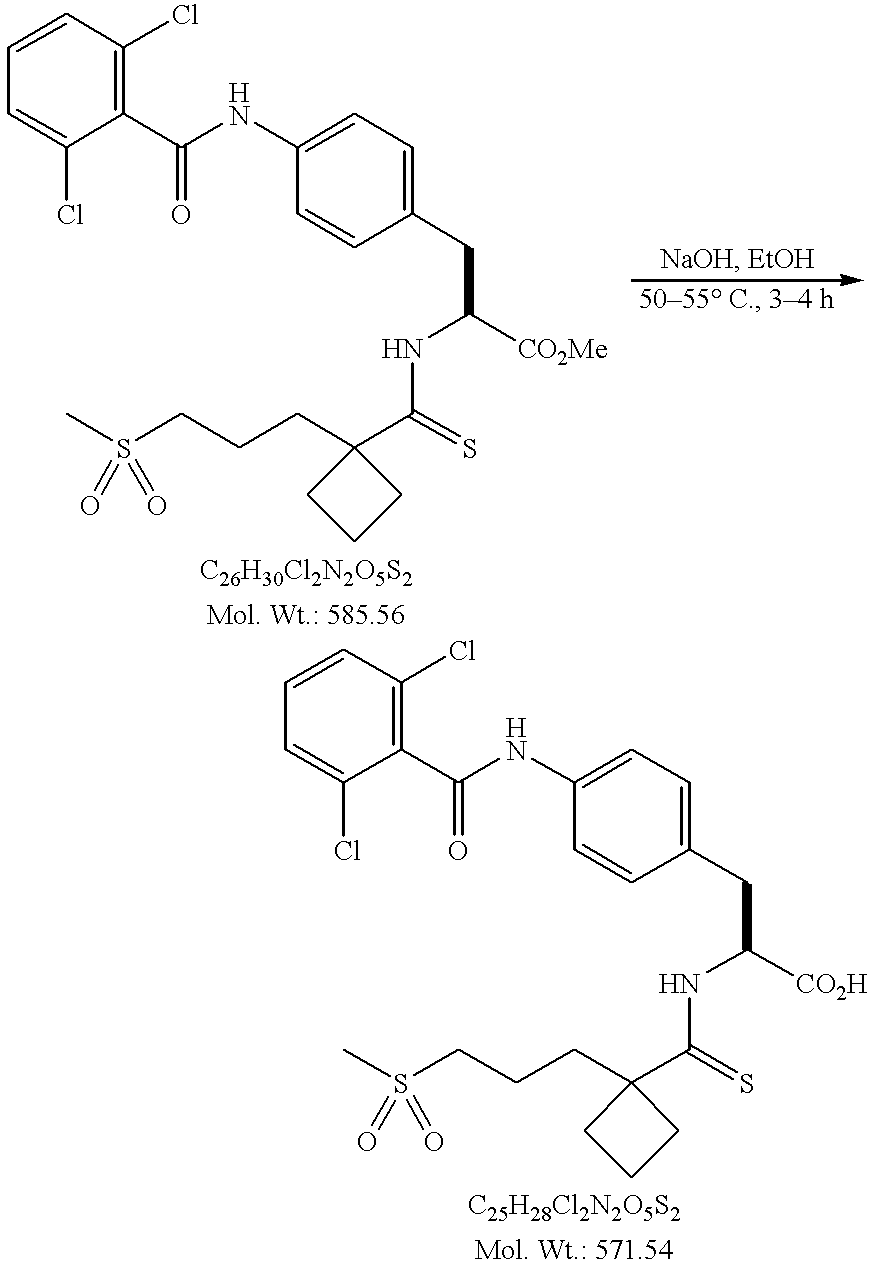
C1(C(NC2=CC=C(CC(NC(=S)C3(CCCS(C)(=O)=O)CCC3)[CO2Me])C=C2)=O)=C(Cl)C=CC=C1Cl.C1(C(NC2=CC=C(CC(NC(=S)C3(CCCS(C)(=O)=O)CCC3)[CO2H])C=C2)=O)=C(Cl)C=CC=C1Cl
